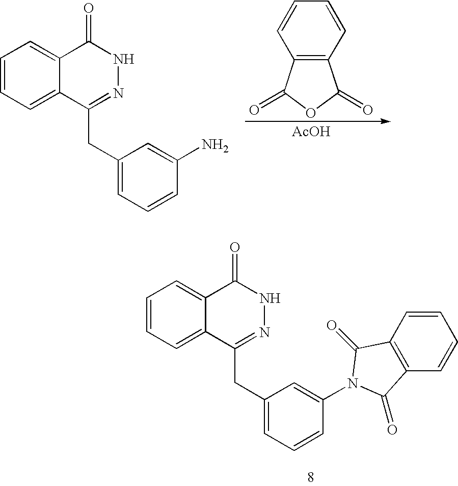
C1=CC=C2C(=C1)C(=O)NN=C2CC1=CC=CC(N)=C1.C12=C(C(=O)OC1=O)C=CC=C2.[AcOH].C1=CC=C2C(=C1)C(=O)NN=C2CC1=CC=CC(N2C(=O)C3=C(C=CC=C3)C2=O)=C1
